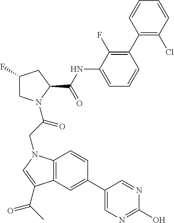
C1(C2=CC3=C(C=C2)N(CC(=O)N2CC(F)CC2C(NC2=CC=CC(C4=C(Cl)C=CC=C4)=C2F)=O)C=C3C(C)=O)=CN=C(O)N=C1
